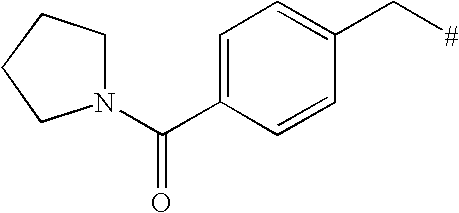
C1=C(C(N2CCCC2)=O)C=CC(C[#])=C1
